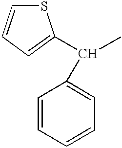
S1C=CC=C1C(C)C1=CC=CC=C1
